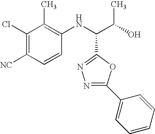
C1(Cl)=C([CN])C=CC(NC(C(O)C)C2=NN=C(C3=CC=CC=C3)O2)=C1C
